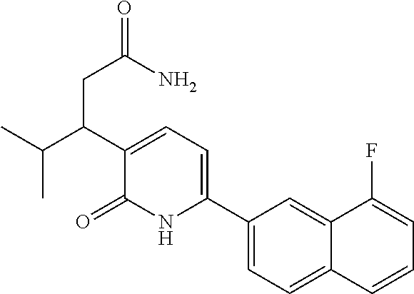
C1(C2=CC=C(C(C(C)C)CC(=O)N)C(=O)N2)=CC=C2C(=C1)C(F)=CC=C2
